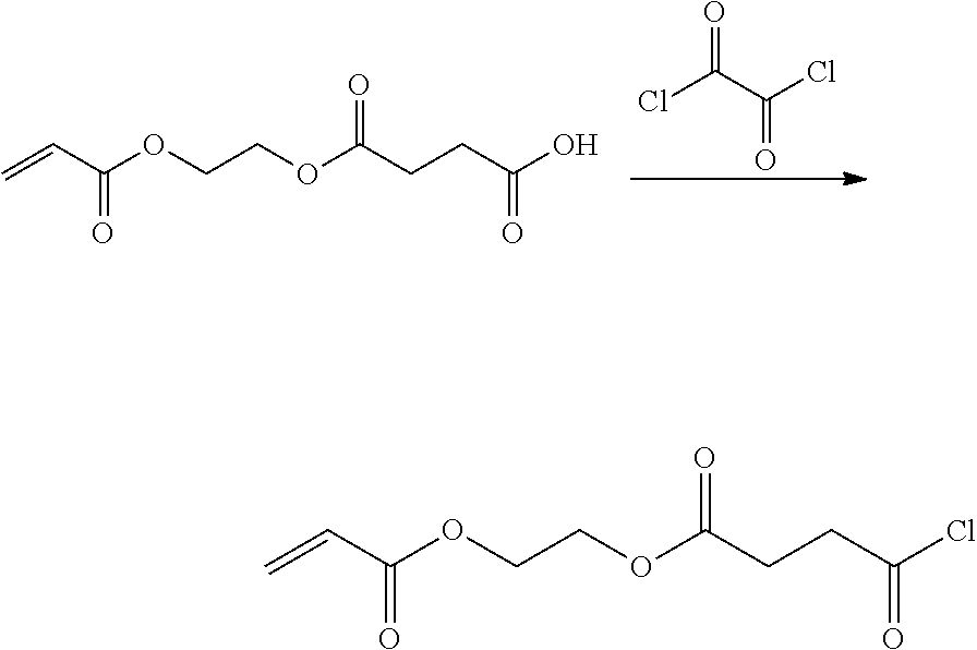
C(=O)(C(Cl)=O)Cl.C(=O)(C=C)OCCOC(CCC(O)=O)=O.C(=O)(C=C)OCCOC(CCC(Cl)=O)=O
